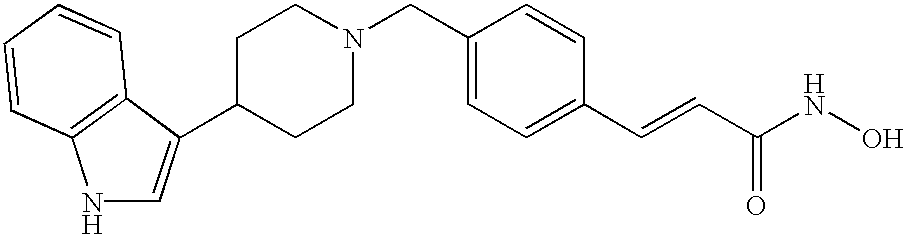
N1C=C(C2CCN(CC3=CC=C(C=CC(=O)NO)C=C3)CC2)C2=C1C=CC=C2
